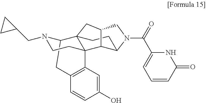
C12CC3=C(C4(CCN1CC1CC1)C21CCC2C4C(C1)CN2C(C1=CC=CC(=O)N1)=O)C=C(O)C=C3
